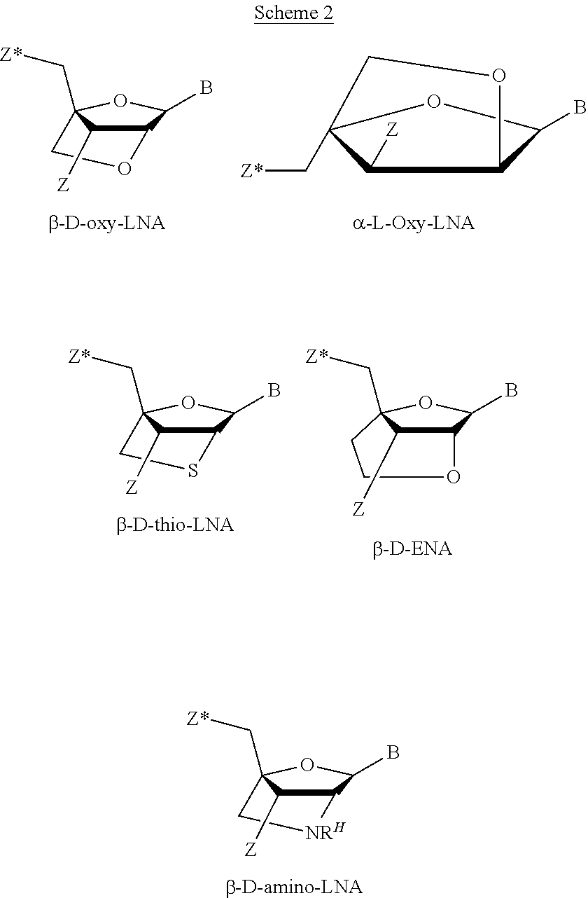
C1([Z])C2(C[Z*])COC1C(B)O2.C12C(B)OC(C[Z*])(CO1)C2[Z].C12C(B)OC(C[Z*])(CCO1)C2[Z].C12C(B)OC(C[Z*])(CS1)C2[Z].C12C(B)OC(C[Z*])(C[NRH]1)C2[Z]
